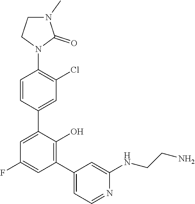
C1=C(C2=CC(Cl)=C(N3C(=O)N(C)CC3)C=C2)C(O)=C(C2=CC=NC(NCCN)=C2)C=C1F
